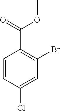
C1=CC(Cl)=CC(Br)=C1C(=O)OC
